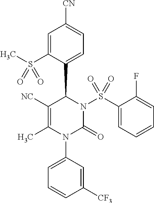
C1=C(S(C)(=O)=O)C(C2C([NC])=C(C)N(C3=CC=CC([CF3])=C3)C(=O)N2S(C2=CC=CC=C2F)(=O)=O)=CC=C1[CN]
